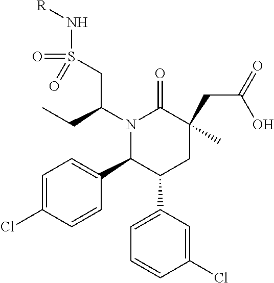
N1(C(CC)CS(=O)(=O)N[R])C(C2=CC=C(Cl)C=C2)C(C2=CC=CC(Cl)=C2)CC(CC(=O)O)(C)C1=O
